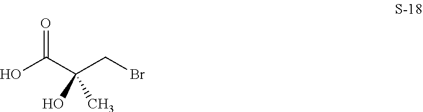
C(=O)(C(CBr)(O)C)O
